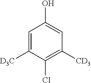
C1=C([D3C])C(Cl)=C([CD3])C=C1O
